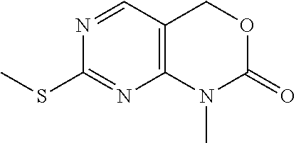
C12=C(N(C)C(=O)OC1)N=C(SC)N=C2
